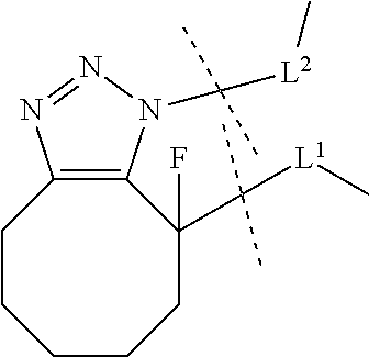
C1CCC(F)(C([L1]C)(C)C)C2=C(CC1)N=NN2C([L2]C)(C)C
